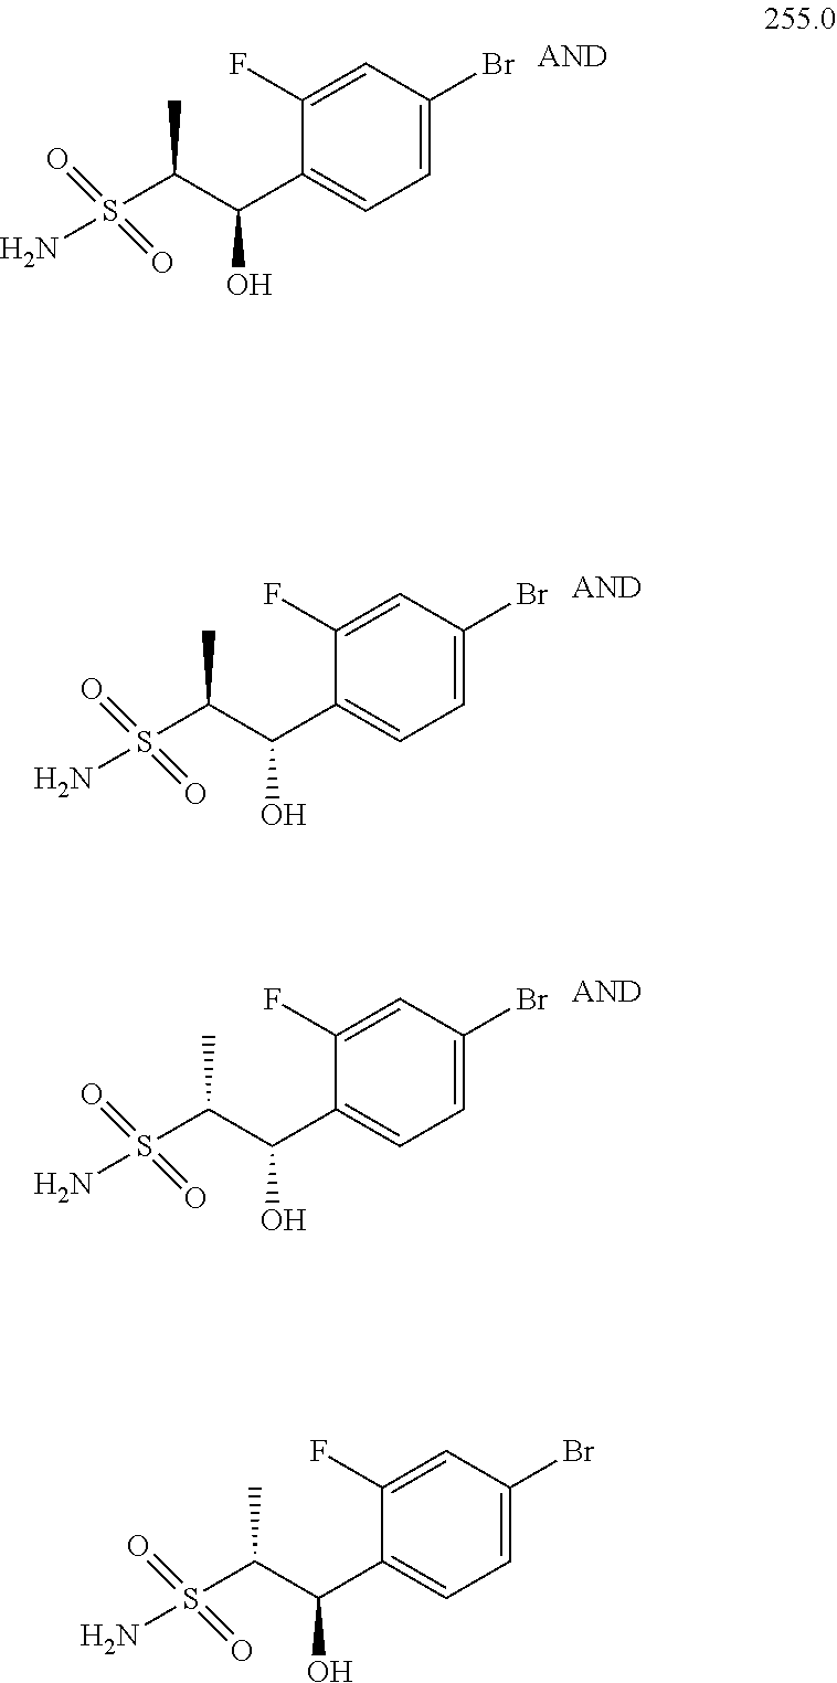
NS(C(C(C1=CC=C(Br)C=C1F)O)C)(=O)=O.NS(C(C(C1=CC=C(Br)C=C1F)O)C)(=O)=O.NS(C(C(C1=CC=C(Br)C=C1F)O)C)(=O)=O.NS(C(C(C1=CC=C(Br)C=C1F)O)C)(=O)=O
